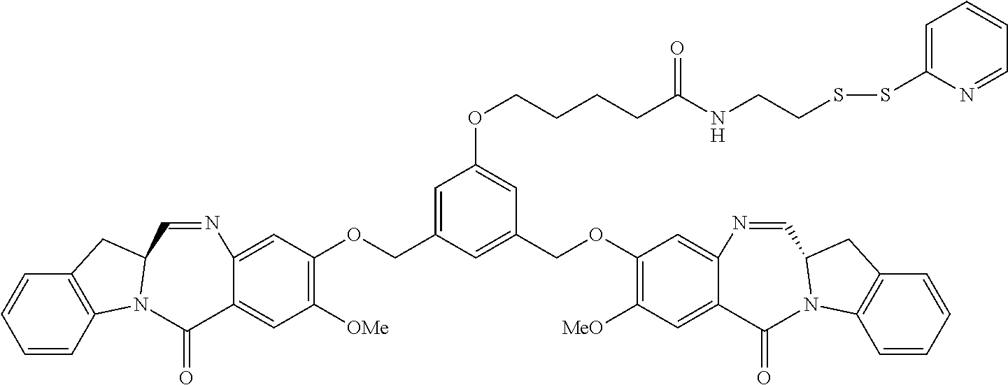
C12=C(C=CC=C1)N1C(C2)C=NC2=CC(OCC3=CC(OCCCCC(NCCSSC4=CC=CC=N4)=O)=CC(COC4=C([MeO])C=C5C(=C4)N=CC4N(C6=C(C=CC=C6)C4)C5=O)=C3)=C([OMe])C=C2C1=O
